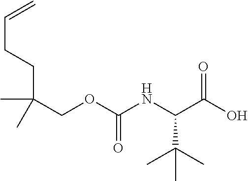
C(CC(COC(NC(C(O)=O)C(C)(C)C)=O)(C)C)C=C
